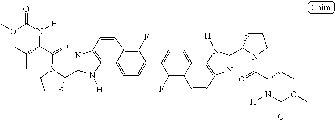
C12=C(N=C(C3CCCN3C(=O)C(C(C)C)N([H])C(OC)=O)N1[H])C=CC1=C(F)C(C3=CC=C4C5=C(N=C(C6CCCN6C(=O)C(C(C)C)N([H])C(OC)=O)N5[H])C=CC4=C3F)=CC=C21
